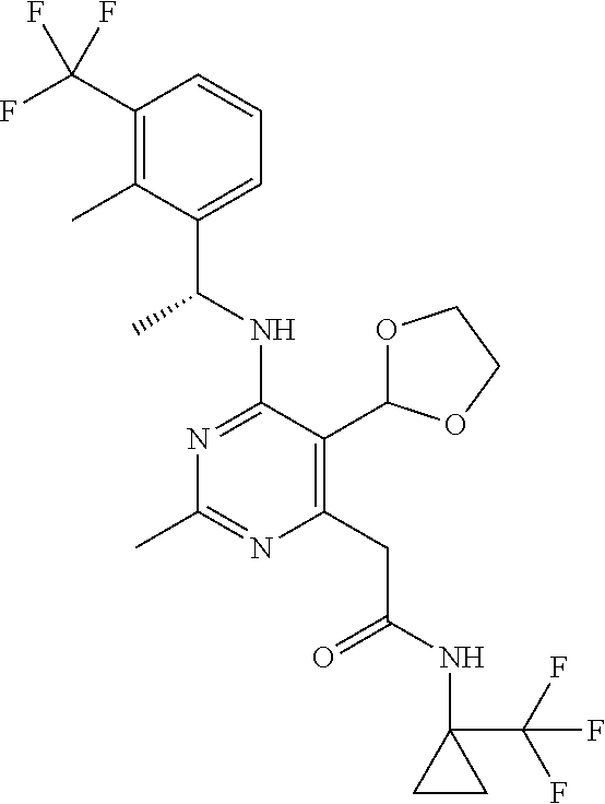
N1=C(NC(C)C2=CC=CC(C(F)(F)F)=C2C)C(C2OCCO2)=C(CC(=O)NC2(C(F)(F)F)CC2)N=C1C
